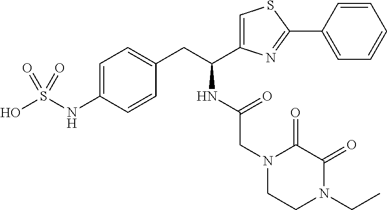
C(CC1=CC=C(NS(O)(=O)=O)C=C1)(NC(=O)CN1C(=O)C(=O)N(CC)CC1)C1=CSC(C2=CC=CC=C2)=N1
